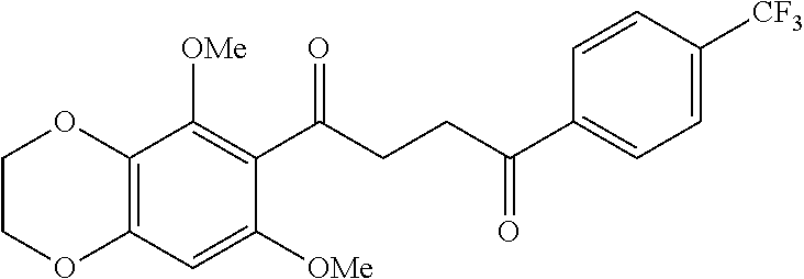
C12=C(C=C([OMe])C(C(CCC(C3=CC=C([CF3])C=C3)=O)=O)=C1[OMe])OCCO2
